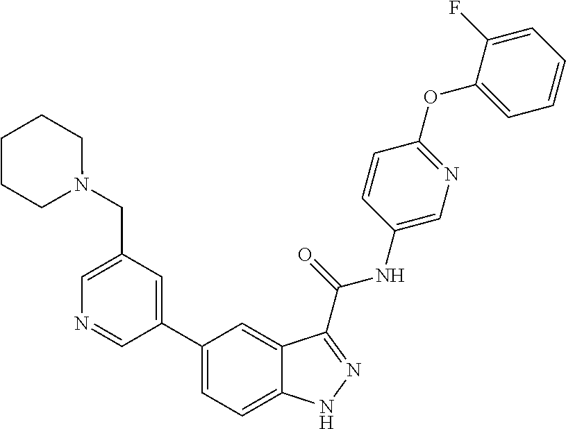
C1(CN2CCCCC2)=CN=CC(C2=CC=C3C(=C2)C(C(NC2=CN=C(OC4=CC=CC=C4F)C=C2)=O)=NN3)=C1
